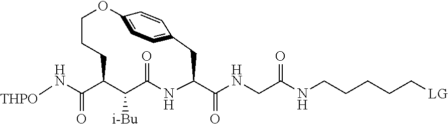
[THPO]NC(C1CCCOC2=CC=C(C=C2)CC(C(=O)NCC(NCCCCC[LG])=O)NC(=O)C1[i-Bu])=O
